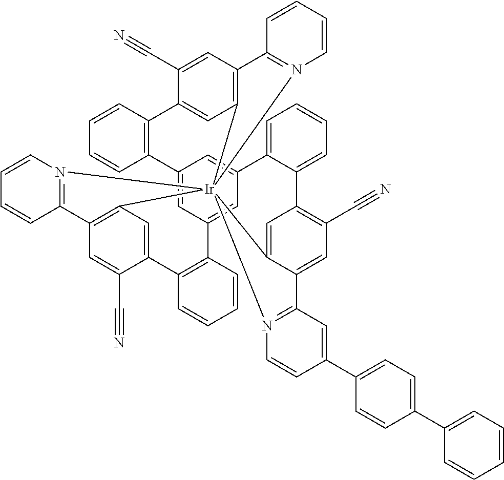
C12=CC3=CC(=C1)C1=CC=CC=C1C1=C(C#N)C=C4C(=C1)[Ir]15(C6=C(C=C(C#N)C(=C6)C6=C3C=CC=C6)C3=N1C=CC=C3)(C1=C(C=C(C#N)C(=C1)C1=C2C=CC=C1)C1=N5C=CC=C1)N1=C4C=C(C2=CC=C(C3=CC=CC=C3)C=C2)C=C1
